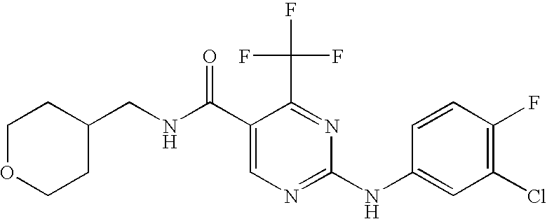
C1OCCC(CNC(C2=CN=C(NC3=CC(Cl)=C(F)C=C3)N=C2C(F)(F)F)=O)C1
